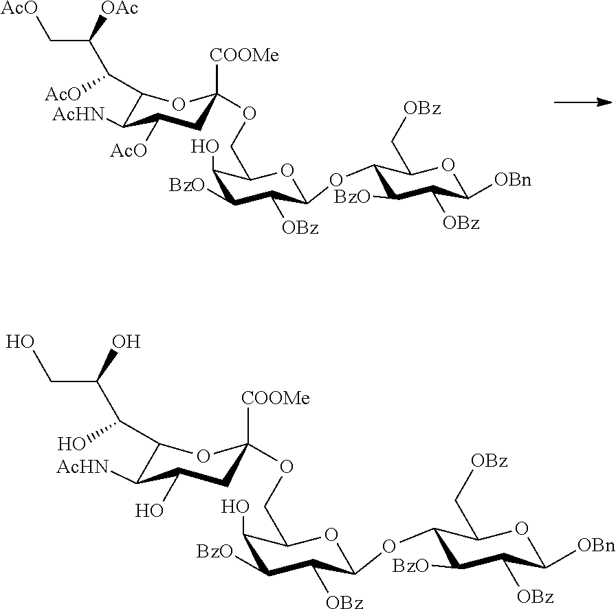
C1(C([AcO])C([OAc])C[AcO])C([AcHN])C([AcO])CC([COOMe])(OCC2C(O)C([BzO])C([OBz])C(OC3C([BzO])C([OBz])C([OBn])OC3C[OBz])O2)O1.C1(C(O)C(O)CO)C([AcHN])C(O)CC([COOMe])(OCC2C(O)C([BzO])C([OBz])C(OC3C([BzO])C([OBz])C([OBn])OC3C[OBz])O2)O1
